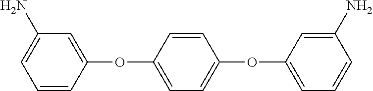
C1(N)=CC=CC(OC2=CC=C(OC3=CC=CC(N)=C3)C=C2)=C1
